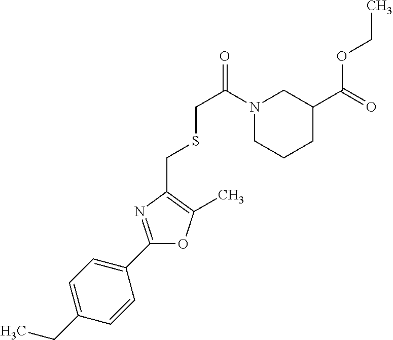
C1(CC)=CC=C(C2=NC(CSCC(=O)N3CCCC(C(=O)OCC)C3)=C(C)O2)C=C1
